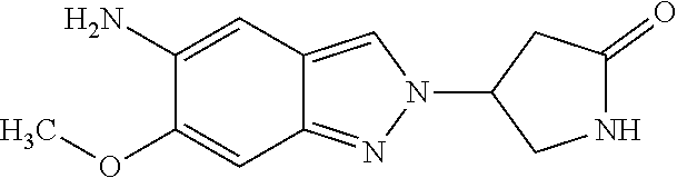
C1(N)=CC2=CN(C3CNC(=O)C3)N=C2C=C1OC
